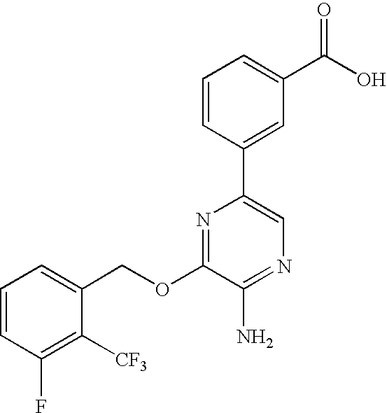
C1=CC=C(COC2=NC(C3=CC(C(O)=O)=CC=C3)=CN=C2N)C([CF3])=C1F
